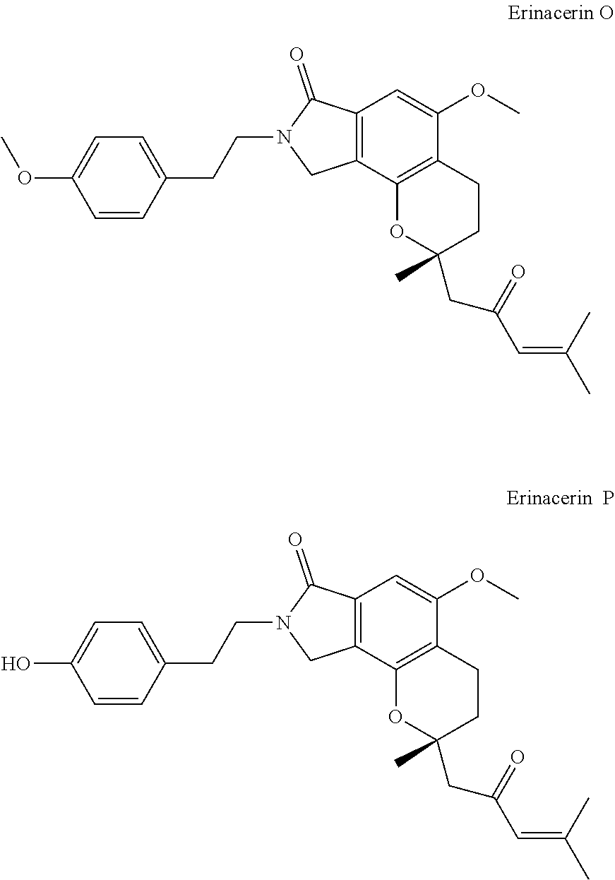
C12=C(C3=C(C(OC)=C1)CCC(CC(C=C(C)C)=O)(C)O3)CN(CCC1=CC=C(OC)C=C1)C2=O.C12=C(C3=C(C(OC)=C1)CCC(CC(C=C(C)C)=O)(C)O3)CN(CCC1=CC=C(O)C=C1)C2=O
